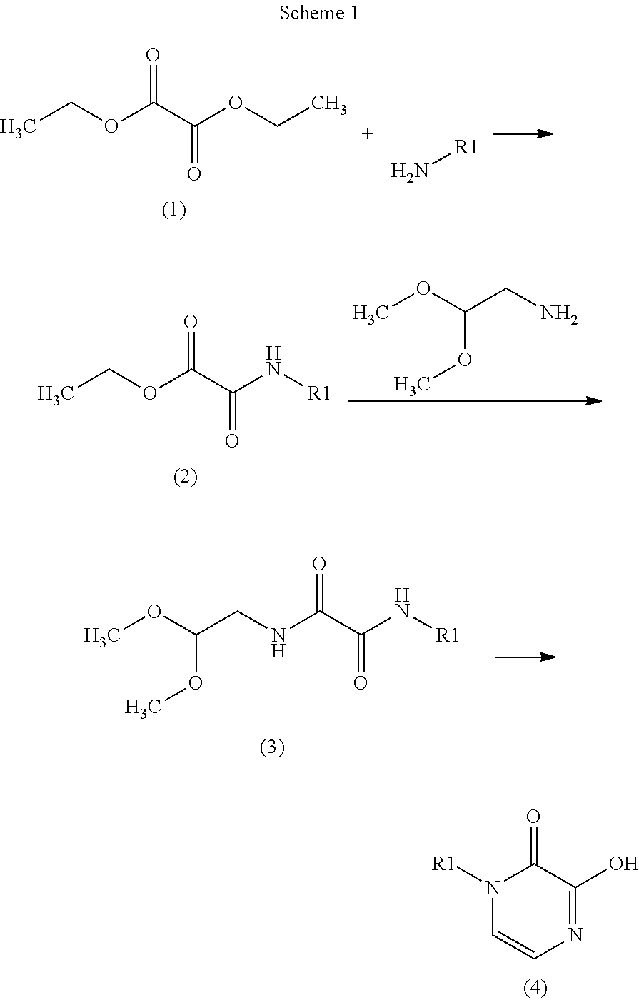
CCOC(C(N[R1])=O)=O.C(OC)(OC)CN.C(CNC(C(N[R1])=O)=O)(OC)OC.N1=C(O)C(=O)N([R1])C=C1.CCOC(C(OCC)=O)=O.N[R1]
